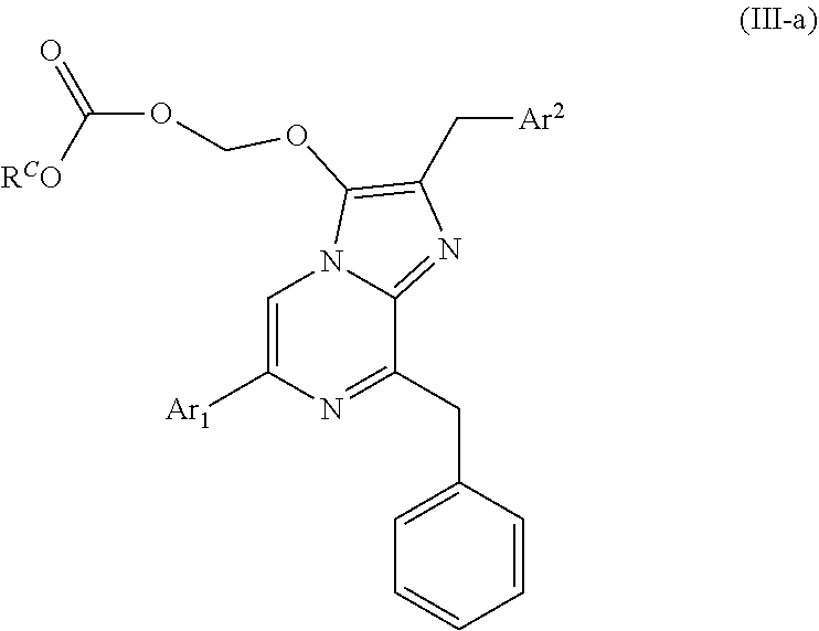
C1=C([Ar1])N=C(CC2=CC=CC=C2)C2=NC(C[Ar2])=C(OCOC([RCO])=O)N12
